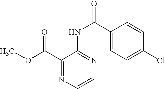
C1(C(OC)=O)=NC=CN=C1NC(=O)C1=CC=C(Cl)C=C1
